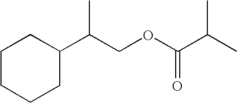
C1CCCC(C(COC(C(C)C)=O)C)C1
